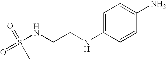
S(NCCNC1=CC=C(N)C=C1)(=O)(=O)C
